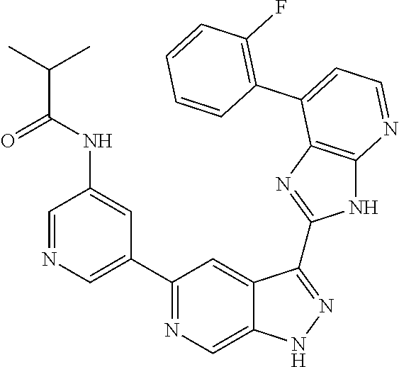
C1=NC=C(C2=NC=C3C(=C2)C(C2=NC4=C(N2)N=CC=C4C2=C(F)C=CC=C2)=NN3)C=C1NC(C(C)C)=O
